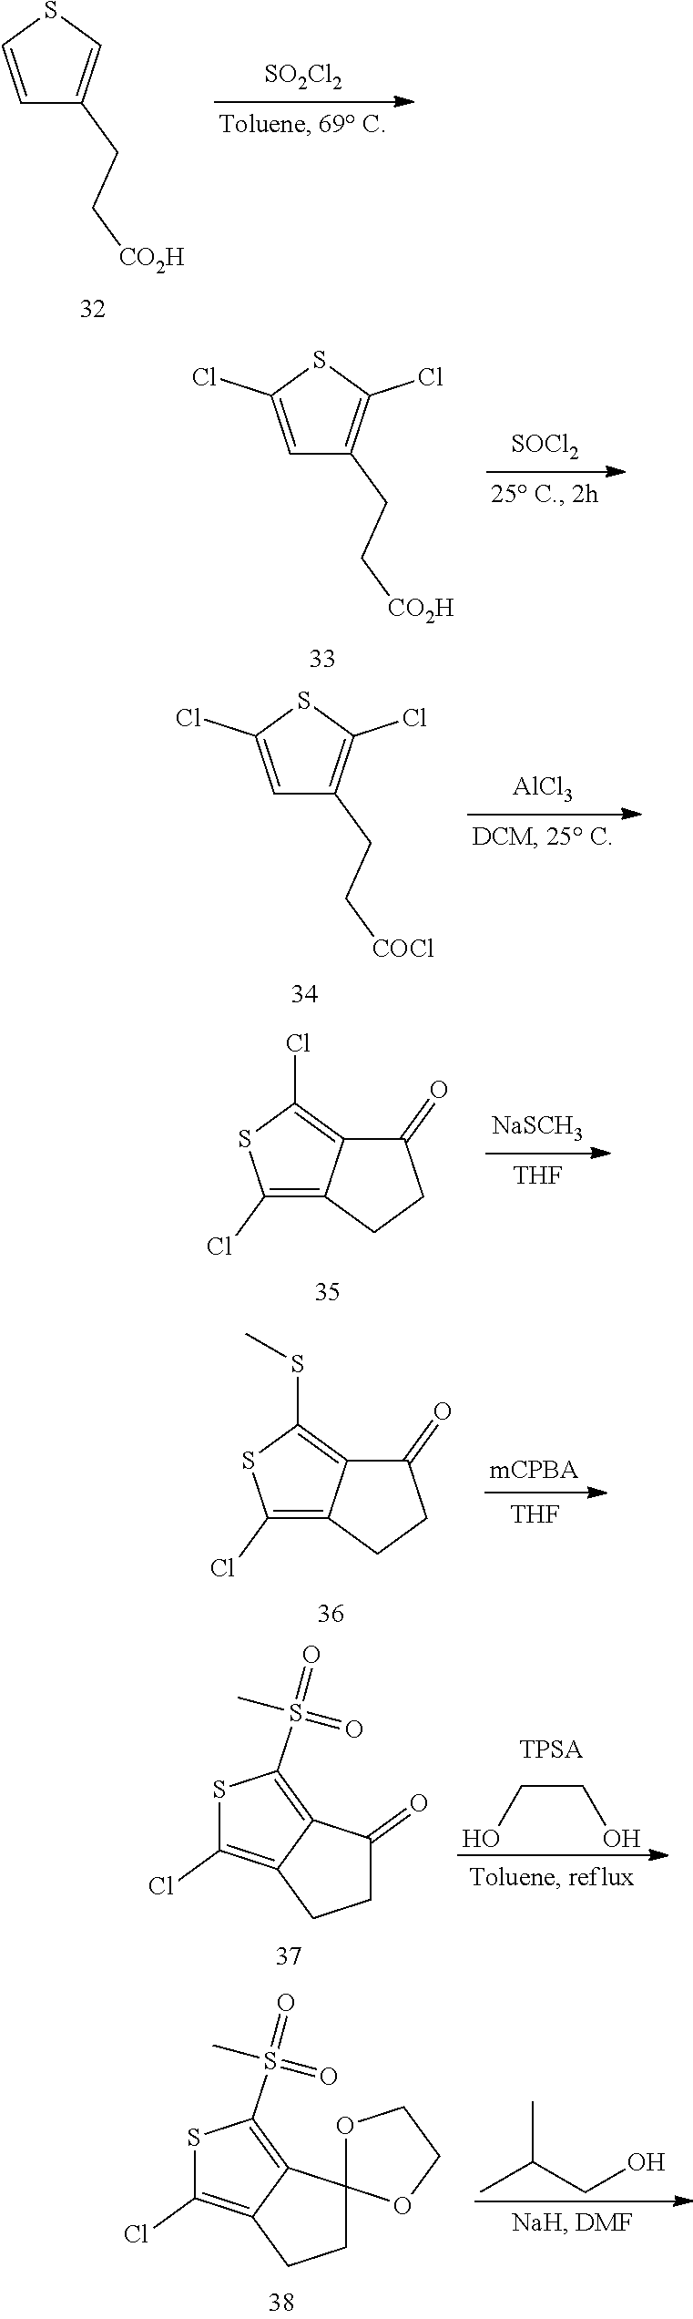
S1C(Cl)=C2C(=C1S(=O)(C)=O)C(=O)CC2.C(CO)O.S1C(Cl)=C2C(=C1S(=O)(C)=O)C1(CC2)OCCO1.CC(CO)C.C1=CSC=C1CC[CO2H].[SO2Cl2].C1=C(Cl)SC(Cl)=C1CC[CO2H].[SOCl2].C1=C(Cl)SC(Cl)=C1CC[COCl].[AlCl3].C1(Cl)=C2C(=C(Cl)S1)C(=O)CC2.[NaSCH3].[THF].C1(Cl)=C2C(=C(SC)S1)C(=O)CC2.[THF]
